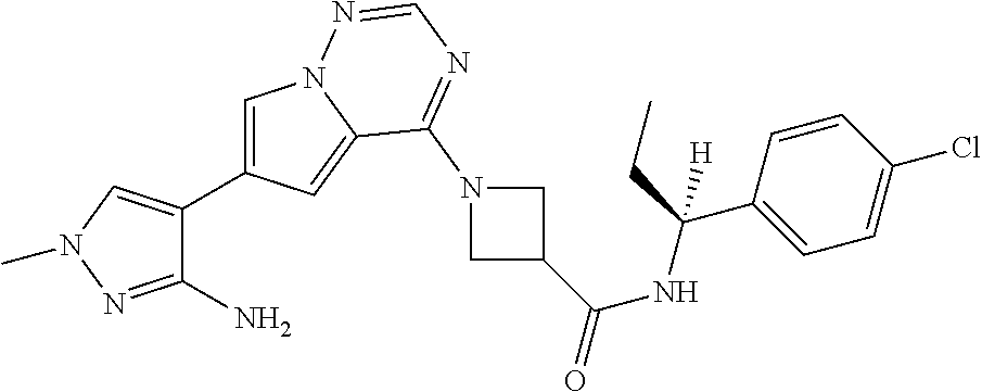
C1=C(C2=CN(C)N=C2N)C=C2N1N=CN=C2N1CC(C(=O)NC(C2=CC=C(Cl)C=C2)(CC)[H])C1
